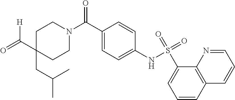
C1C(CC(C)C)(C(=O)[H])CCN(C(C2=CC=C(NS(=O)(=O)C3=CC=CC4=C3N=CC=C4)C=C2)=O)C1
